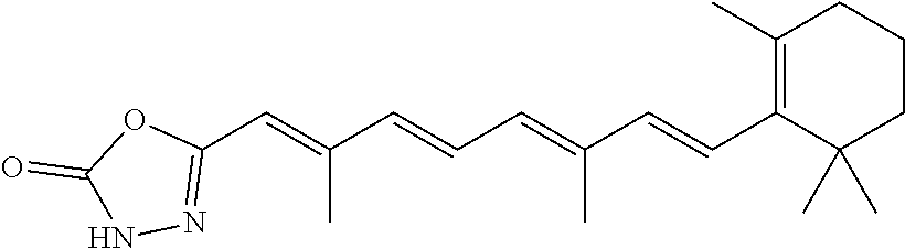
C1(C=C(C=CC=C(C=CC2=C(C)CCCC2(C)C)C)C)=NNC(=O)O1
